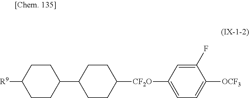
[R9]C1CCC(C2CCC([CF2O]C3=CC=C([OCF3])C(F)=C3)CC2)CC1
